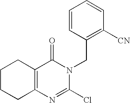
C1CCC2=C(C1)C(=O)N(CC1=C([CN])C=CC=C1)C(Cl)=N2
